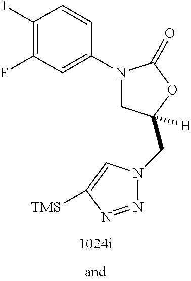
C1(I)=C(F)C=C(N2CC(CN3N=NC([TMS])=C3)([H])OC2=O)C=C1
